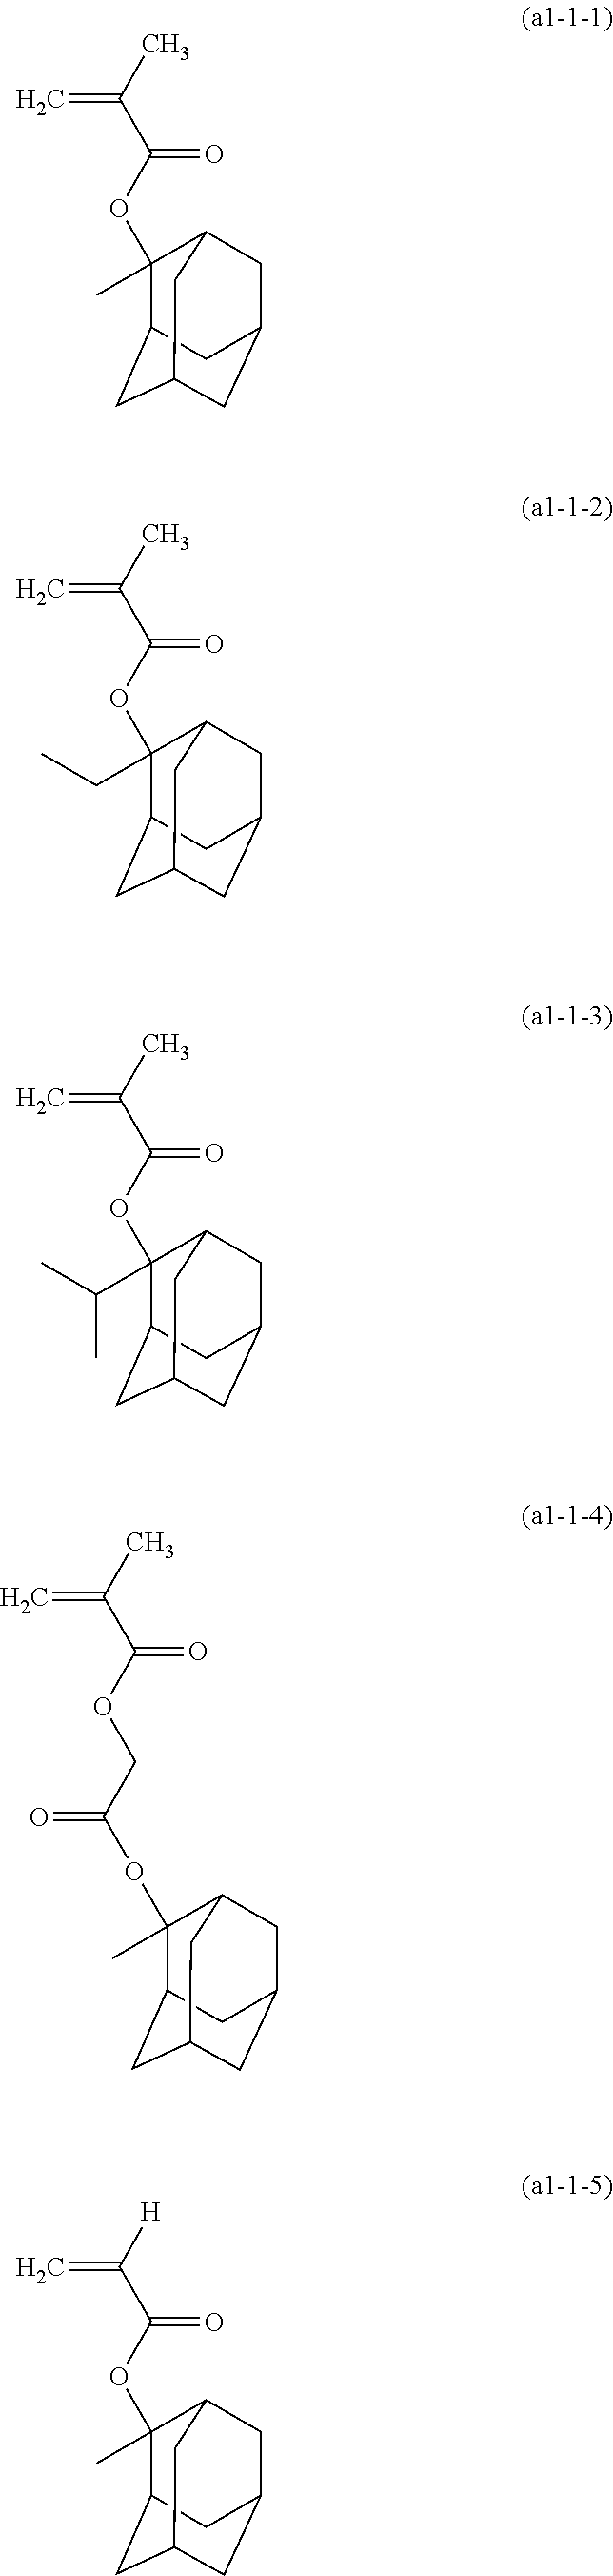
C=C(C)C(OC1(C)C2CC3CC(CC1C3)C2)=O.C=C(C)C(OC1(CC)C2CC3CC(CC1C3)C2)=O.C=C(C)C(OC1(C(C)C)C2CC3CC(CC1C3)C2)=O.C=C(C)C(OCC(OC1(C)C2CC3CC(CC1C3)C2)=O)=O.C=C([H])C(OC1(C)C2CC3CC(CC1C3)C2)=O
